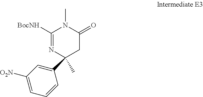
C1(C2(C)N=C([BocNH])N(C)C(=O)C2)=CC([O2N])=CC=C1
